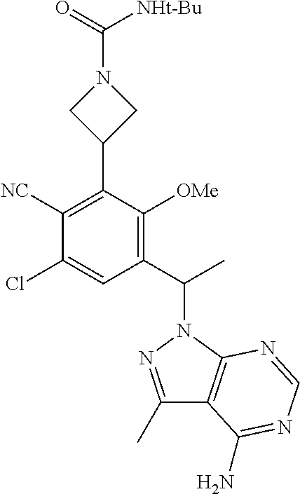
C1(Cl)=CC(C(C)N2N=C(C)C3=C2N=CN=C3N)=C([OMe])C(C2CN(C([NHt-Bu])=O)C2)=C1[NC]
